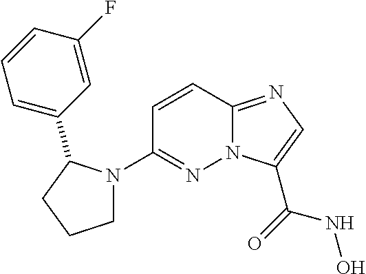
N12C(=NC=C1C(=O)NO)C=CC(N1CCCC1C1=CC=CC(F)=C1)=N2
